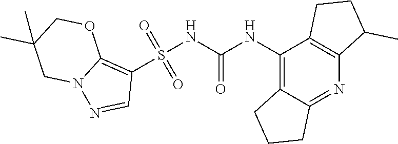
S(NC(NC1=C2C(=NC3=C1CCC3C)CCC2)=O)(C1=C2N(N=C1)CC(C)(C)CO2)(=O)=O
